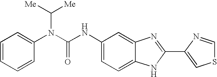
C1=C2C(=CC=C1NC(=O)N(C([Me])[Me])C1=CC=CC=C1)NC(C1=CSC=N1)=N2
